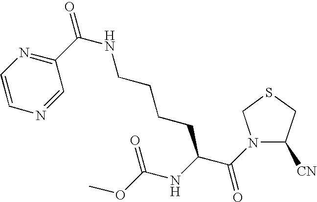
N1(C(C(NC(OC)=O)CCCCNC(=O)C2=NC=CN=C2)=O)C([CN])CSC1
